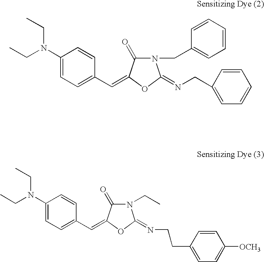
CCN(CC)C1=CC=C(C=C2C(=O)N(CC3=CC=CC=C3)C(=NCC3=CC=CC=C3)O2)C=C1.CCN(CC)C1=CC=C(C=C2C(=O)N(CC)C(=NCCC3=CC=C([OCH3])C=C3)O2)C=C1
